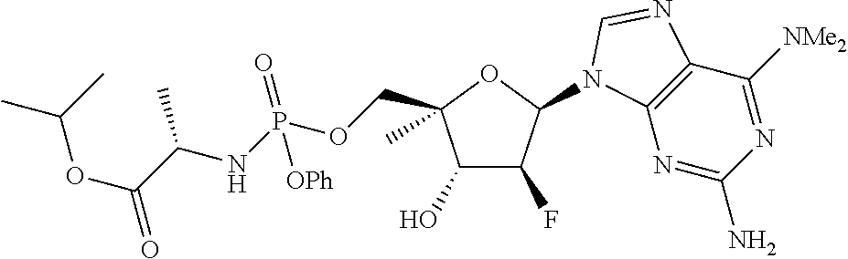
C1(O)C(F)C(N2C3=C(C([NMe2])=NC(N)=N3)N=C2)OC1(COP(NC(C)C(OC(C)C)=O)(=O)[OPh])C
